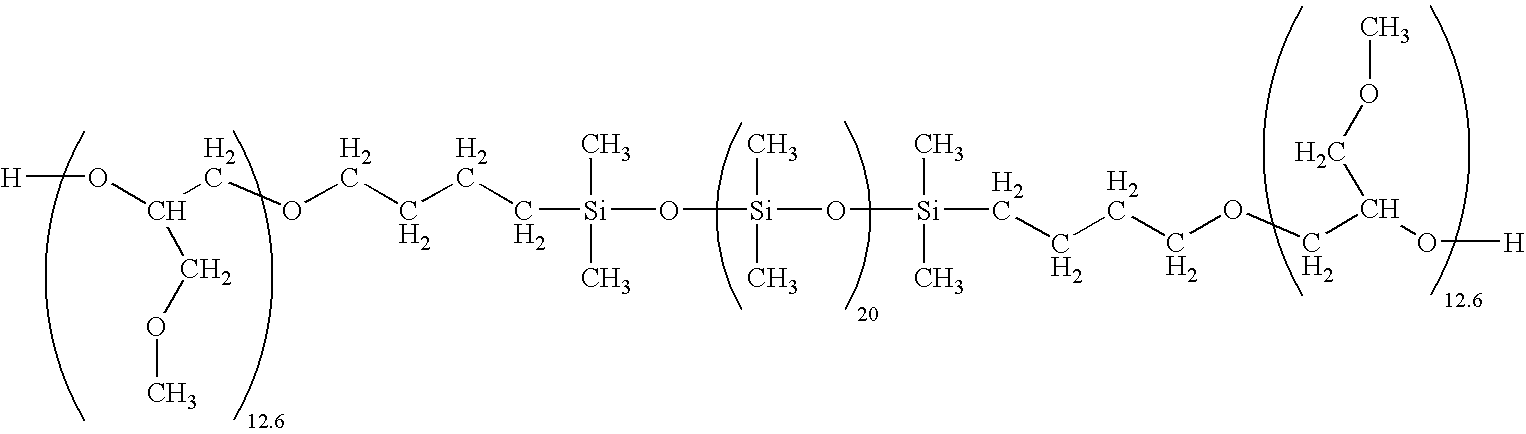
[H]OC(COCCCC[Si](O[Si](O[Si](CCCCOCC(O[H])COC)(C)C)(C)C)(C)C)COC
